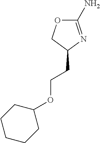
C1(N)=NC(CCOC2CCCCC2)CO1
